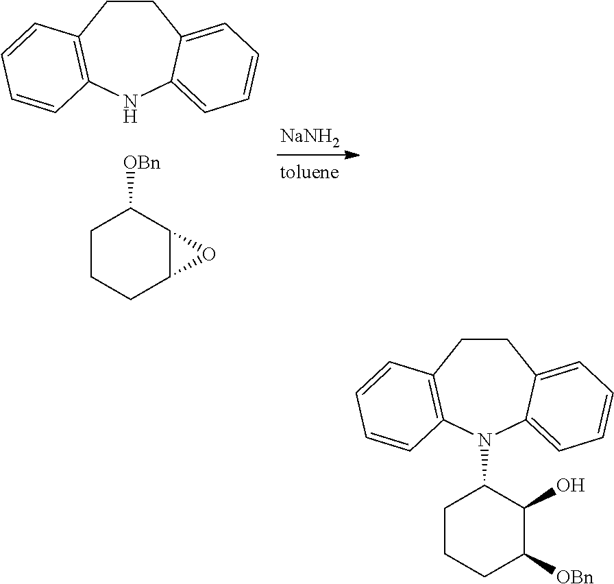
C1CC2=C(NC3=CC=CC=C13)C=CC=C2.[OBn]C1CCCC2C1O2.[NaNH2].C1CC2=C(N(C3CCCC([OBn])C3O)C3=CC=CC=C13)C=CC=C2
